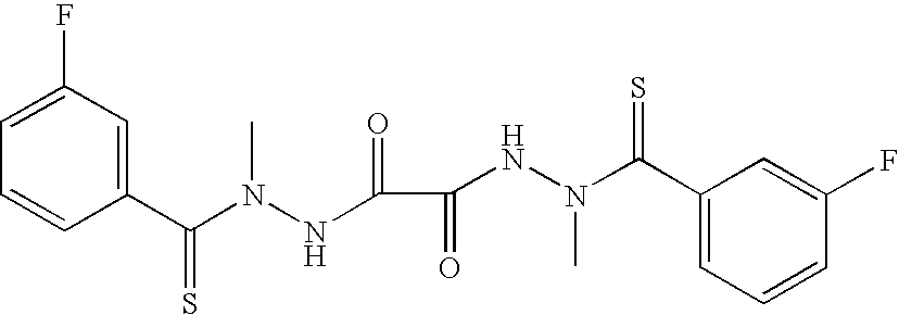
C1(C(N(NC(C(NN(C(C2=CC=CC(F)=C2)=S)C)=O)=O)C)=S)=CC(F)=CC=C1
